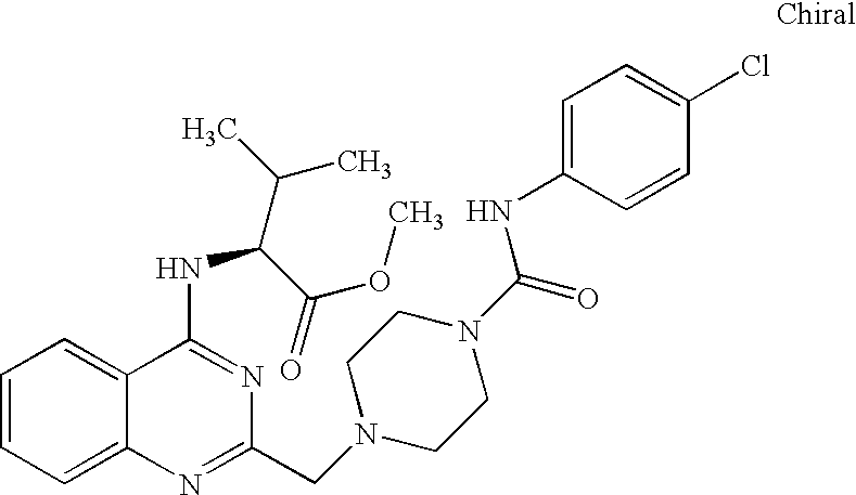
C1=CC=C2C(=C1)C(NC(C(C)C)C(=O)OC)=NC(CN1CCN(C(=O)NC3=CC=C(Cl)C=C3)CC1)=N2
